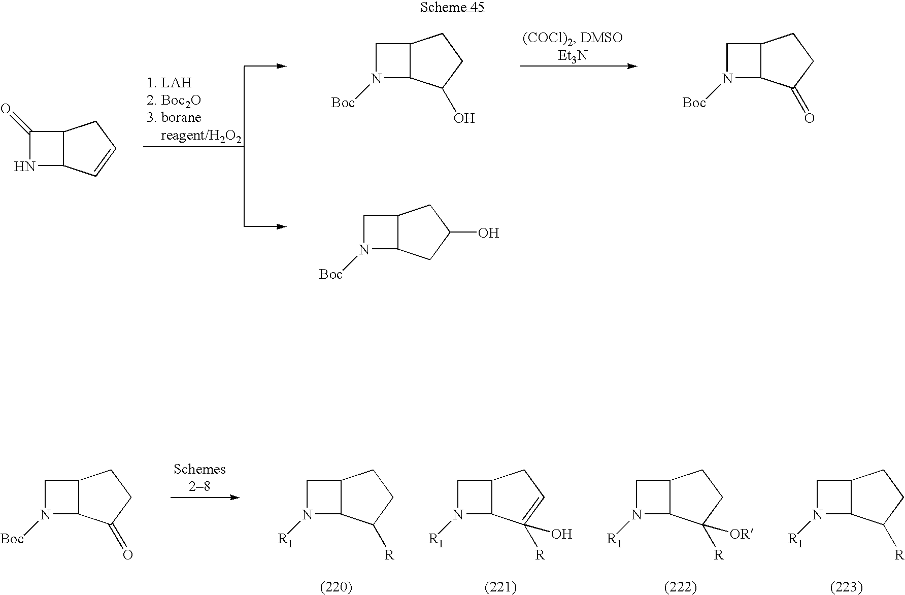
C1(=O)NC2C1CC=C2.C1N([Boc])C2C1CCC2O.C1N([Boc])C2C1CCC2=O.C1N([Boc])C2C1CC(O)C2.C1N([R1])C2C1CCC2[R].C1N([R1])C2C1CC=C2([R])O.C1N([R1])C2C1CCC2([OR])[R].C1N([R1])C2C1CCC2[R].C1N([Boc])C2C1CCC2=O
